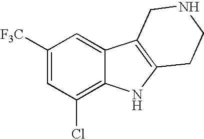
C1([F3C])=CC(Cl)=C2C(=C1)C1=C(N2)CCNC1
